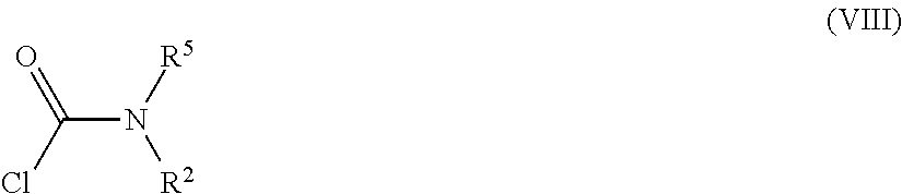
C(N([R5])[R2])(Cl)=O
